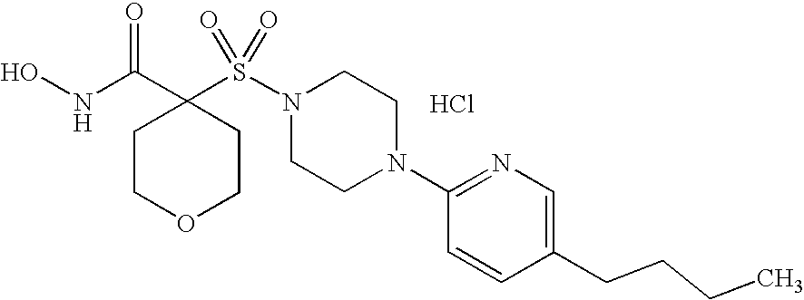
ONC(C1(S(N2CCN(C3=NC=C(CCCC)C=C3)CC2)(=O)=O)CCOCC1)=O.Cl
